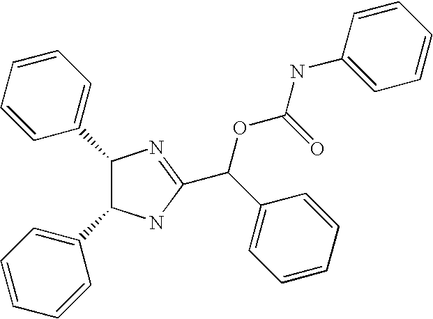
C(C1=CC=CC=C1)(OC(NC1=CC=CC=C1)=O)C1=NC(C2=CC=CC=C2)C(C2=CC=CC=C2)N1
